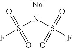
[N-](S(F)(=O)=O)S(F)(=O)=O.[Na]
